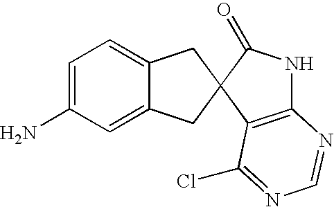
C1=C(N)C=C2C(=C1)CC1(C2)C2=C(NC1=O)N=CN=C2Cl
